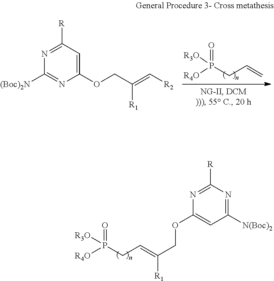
[R3O]P([R4O])(=O)CC=C.C1(OCC(=C[R2])[R1])=CC([R])=NC([(Boc)2N])=N1.[R3O]P([R4O])(=O)CC=C([R1])COC1=CC([N(Boc)2])=NC([R])=N1
